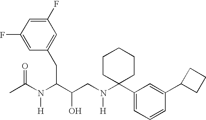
C1(F)=CC(CC(C(CN(C2(C3=CC=CC(C4CCC4)=C3)CCCCC2)[H])O)N(C(C)=O)[H])=CC(F)=C1
